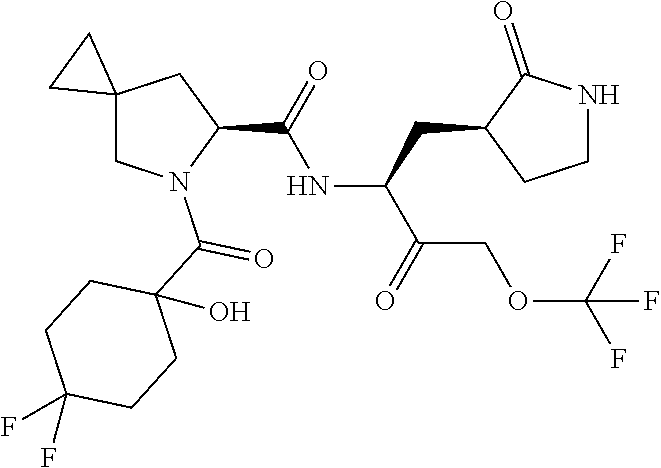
C(OCC(C(NC(C1CC2(CN1C(C1(O)CCC(F)(F)CC1)=O)CC2)=O)CC1CCNC1=O)=O)(F)(F)F
